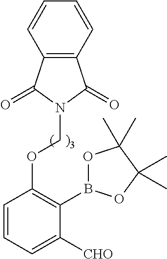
C1=CC=C([CHO])C(B2OC(C)(C)C(C)(C)O2)=C1OCN1C(=O)C2=C(C1=O)C=CC=C2
